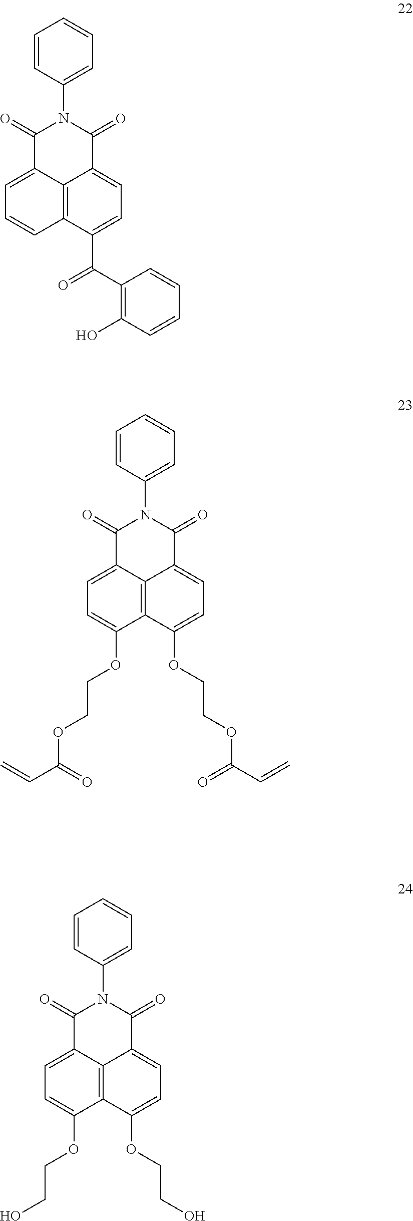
C12=CC=CC3=C1C(=CC=C3C(=O)C1=C(O)C=CC=C1)C(=O)N(C1=CC=CC=C1)C2=O.C12=CC=C(OCCOC(C=C)=O)C3=C1C(=CC=C3OCCOC(C=C)=O)C(=O)N(C1=CC=CC=C1)C2=O.C12=CC=C(OCCO)C3=C1C(=CC=C3OCCO)C(=O)N(C1=CC=CC=C1)C2=O
